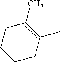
C1CC(C)=C(C)CC1
